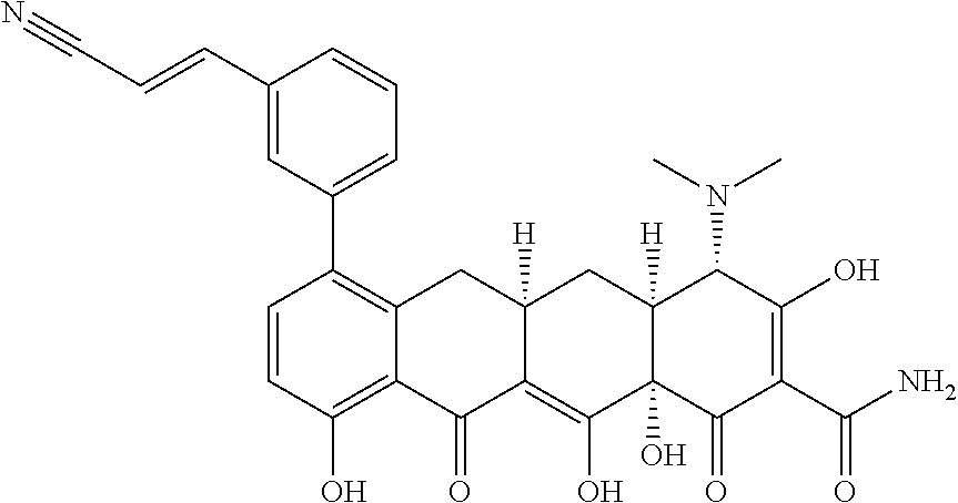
C1=CC(O)=C2C(=C1C1=CC=CC(C=CC#N)=C1)CC1([H])C(=C(O)C3(O)C([H])(C1)C(N(C)C)C(O)=C(C(=O)N)C3=O)C2=O
